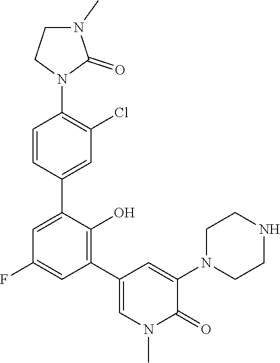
C1(F)=CC(C2=CN(C)C(=O)C(N3CCNCC3)=C2)=C(O)C(C2=CC(Cl)=C(N3C(=O)N(C)CC3)C=C2)=C1
